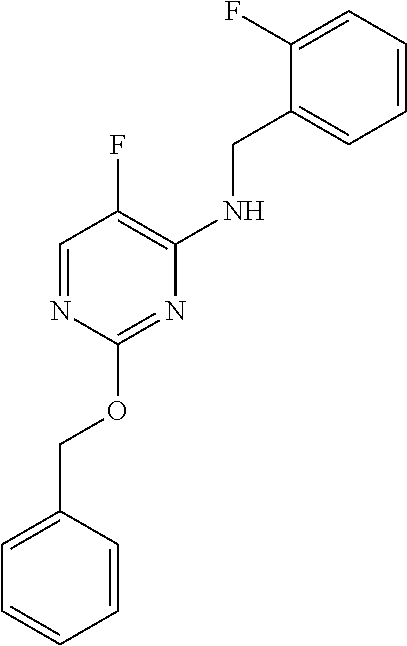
C1=CC(COC2=NC(NCC3=CC=CC=C3F)=C(F)C=N2)=CC=C1
